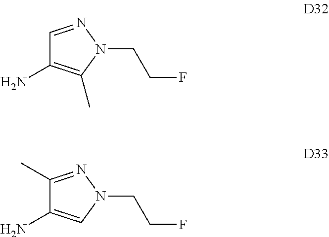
C1=NN(CCF)C(C)=C1N.C1(C)=NN(CCF)C=C1N
